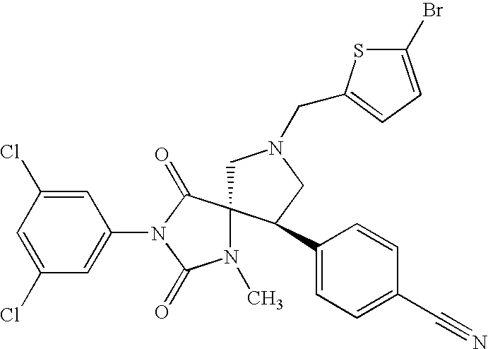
C1=C(Cl)C=C(N2C(=O)C3(N(C)C2=O)CN(CC2=CC=C(Br)S2)CC3C2=CC=C(C#N)C=C2)C=C1Cl
